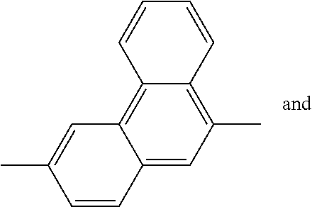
C1=C2C(=C3C(=C1C)C=CC=C3)C=C(C)C=C2
